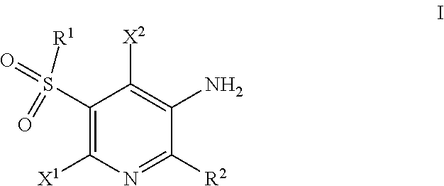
C1(S(=O)([R1])=O)=C([X1])N=C([R2])C(N)=C1[X2]
